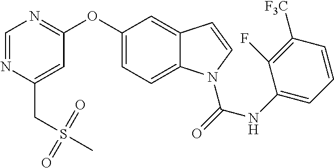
C1=NC(CS(=O)(=O)C)=CC(OC2=CC=C3C(=C2)C=CN3C(NC2=CC=CC([F3C])=C2F)=O)=N1
